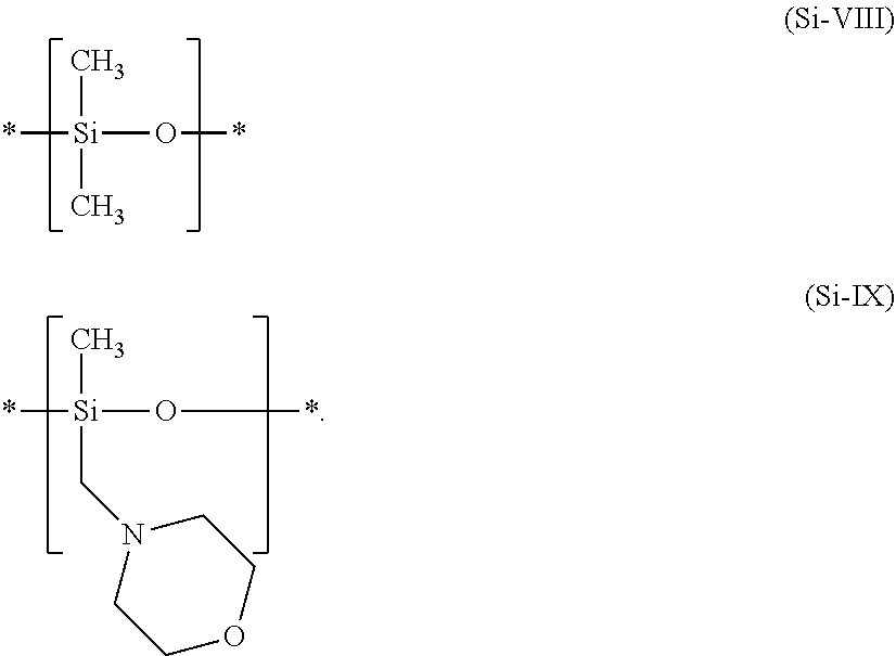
*[Si](C)(C)O*.*[Si](C)(CN1CCOCC1)OC*
